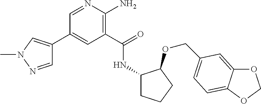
C1(C2=CN(C)N=C2)=CC(C(=O)NC2CCCC2OCC2=CC=C3C(=C2)OCO3)=C(N)N=C1
